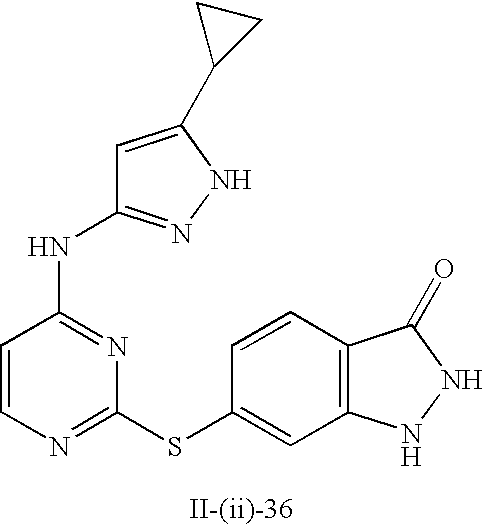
C1=CN=C(SC2=CC3=C(C=C2)C(=O)NN3)N=C1NC1=NNC(C2CC2)=C1
